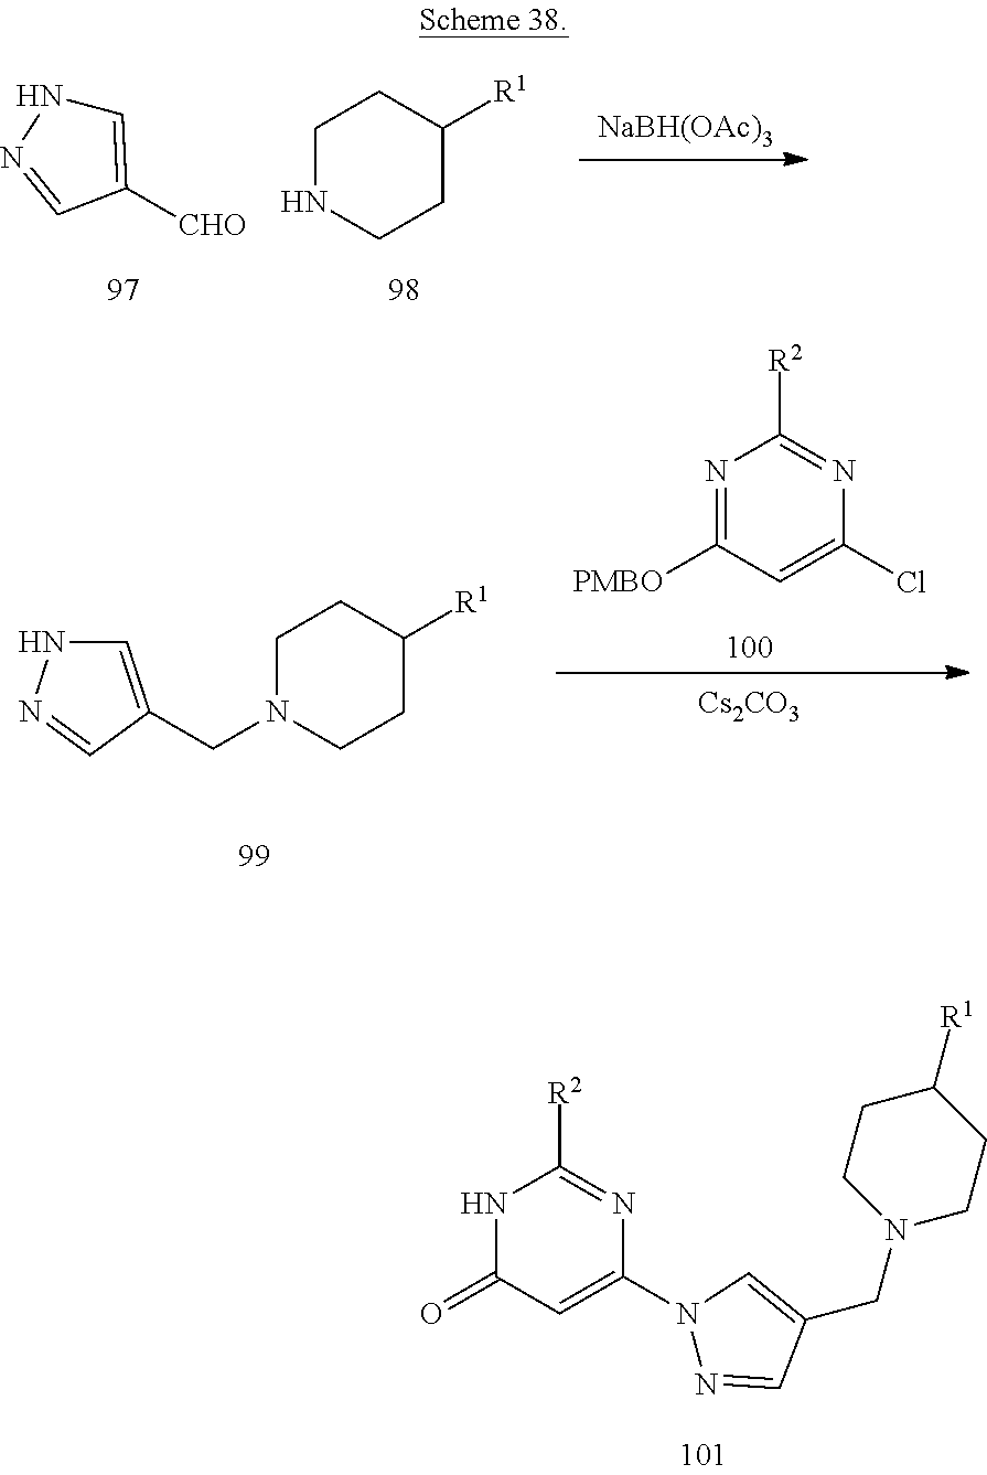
C1=C([CHO])C=NN1.C1NCCC([R1])C1.[NaBH(OAc)3].C1=C(CN2CCC([R1])CC2)C=NN1.N1=C([PMBO])C=C(Cl)N=C1[R2].[Cs2CO3].N1C(=O)C=C(N2N=CC(CN3CCC([R1])CC3)=C2)N=C1[R2]
